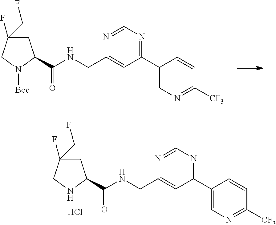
C1(F)(CF)CC(C(NCC2=CC(C3=CN=C([CF3])C=C3)=NC=N2)=O)NC1.Cl.C1(F)(CF)CC(C(NCC2=CC(C3=CN=C([CF3])C=C3)=NC=N2)=O)N([Boc])C1
